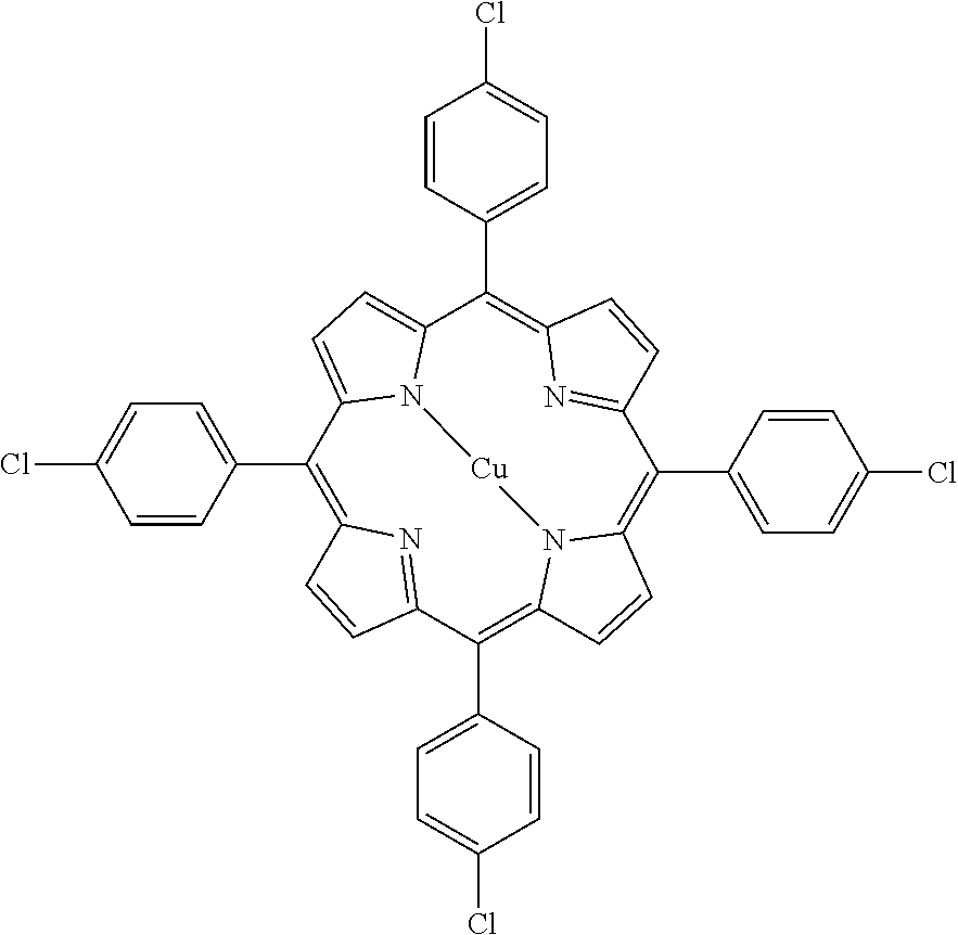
C1(C2=CC=C(Cl)C=C2)=C2N=C(C(C3=CC=C(Cl)C=C3)=C3N4C(=C(C5=CC=C(Cl)C=C5)C5=NC(=C(C6=CC=C(Cl)C=C6)C6=CC=C1N6[Cu]4)C=C5)C=C3)C=C2
